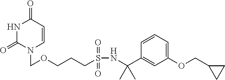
N1C(=O)N(COCCCS(NC(C2=CC(OCC3CC3)=CC=C2)(C)C)(=O)=O)C=CC1=O
